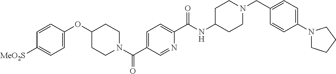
C1=CC(OC2CCN(C(C3=CC=C(C(NC4CCN(CC5=CC=C(N6CCCC6)C=C5)CC4)=O)N=C3)=O)CC2)=CC=C1[MeO2S]
